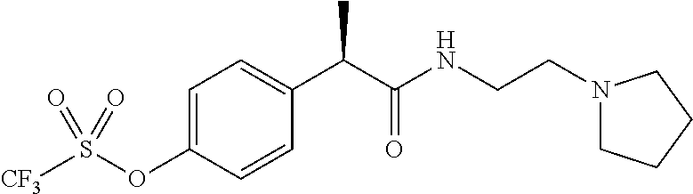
C1=CC(OS([CF3])(=O)=O)=CC=C1C(C(NCCN1CCCC1)=O)C
